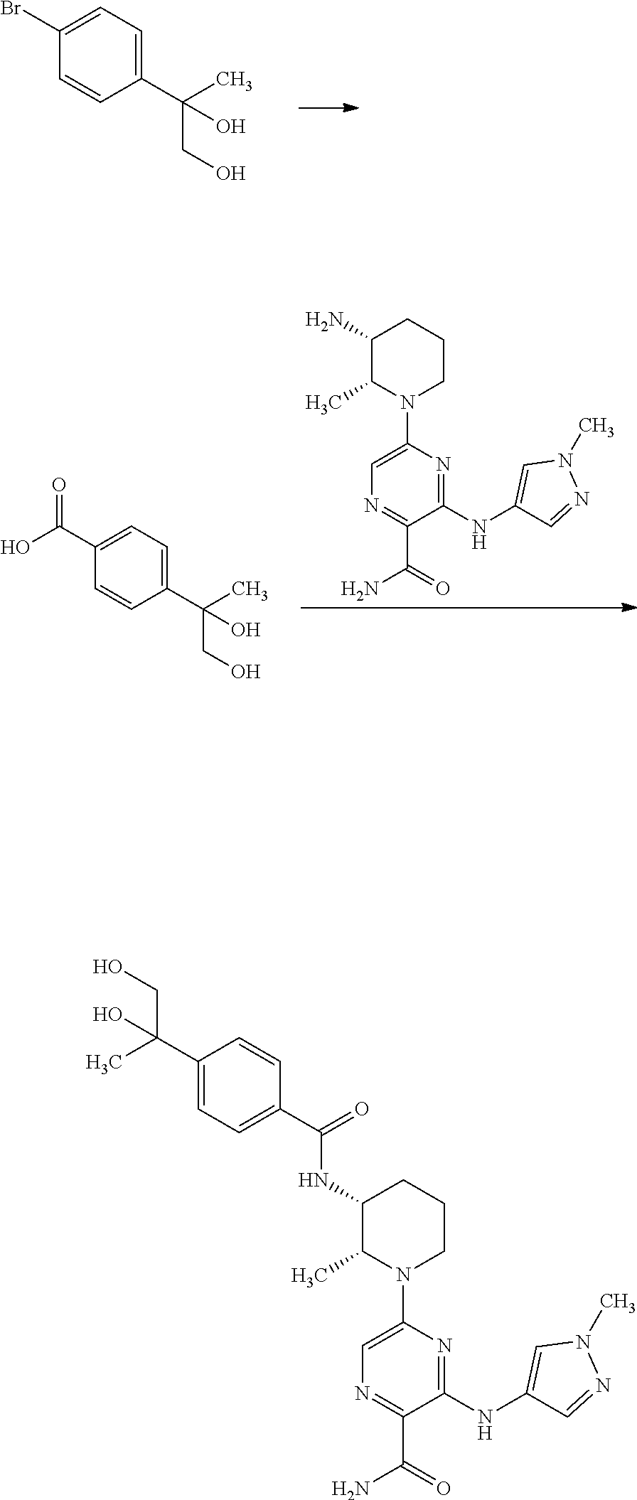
C1(Br)=CC=C(C(C)(CO)O)C=C1.N1=C(C(N)=O)C(NC2=CN(C)N=C2)=NC(N2CCCC(N)C2C)=C1.C1(C(O)=O)=CC=C(C(C)(CO)O)C=C1.N1=C(C(N)=O)C(NC2=CN(C)N=C2)=NC(N2CCCC(NC(=O)C3=CC=C(C(C)(CO)O)C=C3)C2C)=C1
